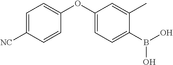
C1([NC])=CC=C(OC2=CC=C(B(O)O)C(C)=C2)C=C1
